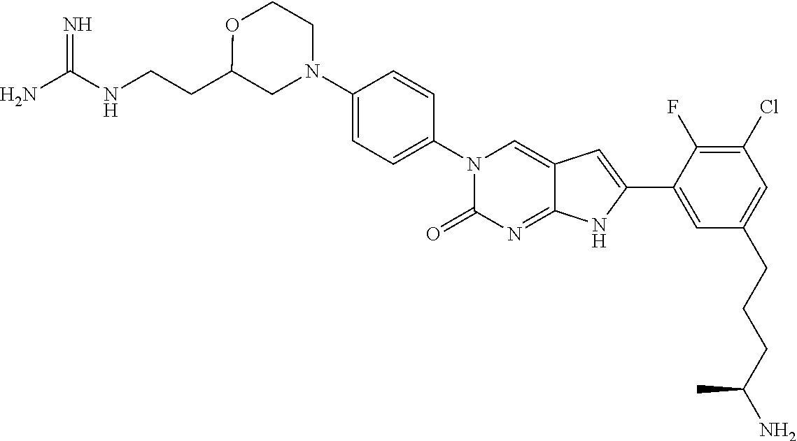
NC(NCCC1CN(C2=CC=C(N3C(=O)N=C4C(=C3)C=C(C3=CC(CCCC(N)C)=CC(Cl)=C3F)N4)C=C2)CCO1)=N
